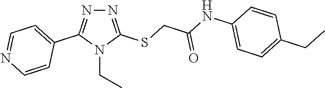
N1=C(SCC(NC2=CC=C(CC)C=C2)=O)N(CC)C(C2=CC=NC=C2)=N1
